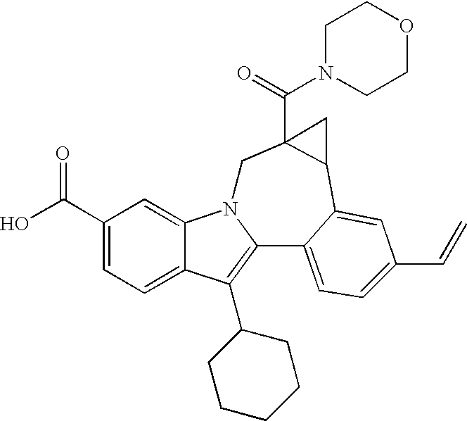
C1(C(O)=O)=CC=C2C(=C1)N1C(=C2C2CCCCC2)C2=CC=C(C=C)C=C2C2C(C(N3CCOCC3)=O)(C1)C2
